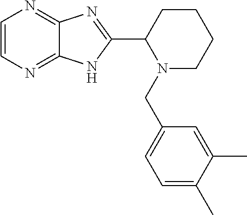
C1=CN=C2C(=N1)N=C(C1N(CC3=CC=C(C)C(C)=C3)CCCC1)N2
